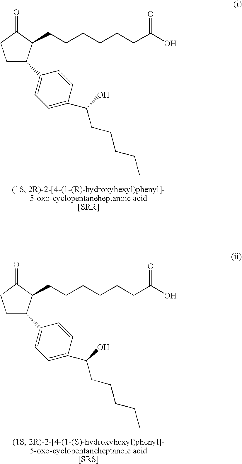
C1CC(=O)C(CCCCCCC(O)=O)C1C1=CC=C(C(O)CCCCC)C=C1.C1CC(=O)C(CCCCCCC(O)=O)C1C1=CC=C(C(O)CCCCC)C=C1
